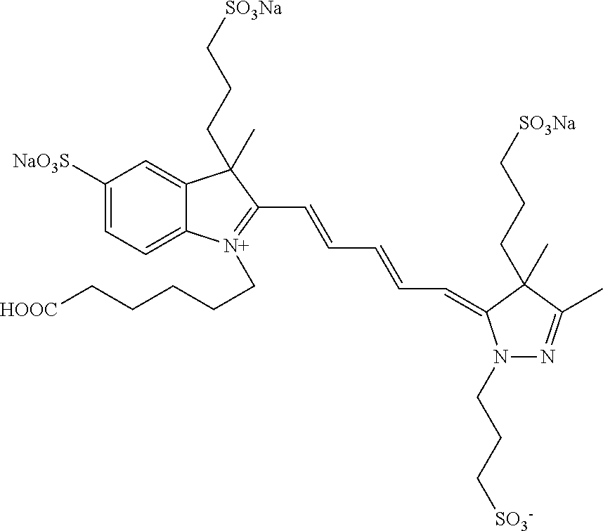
C1([NaO3S])=CC=C2C(=C1)C(C)(CCC[SO3Na])C(C=CC=CC=C1N(CCC[SO3-])N=C(C)C1(C)CCC[SO3Na])=[N+]2CCCCC[HOOC]
